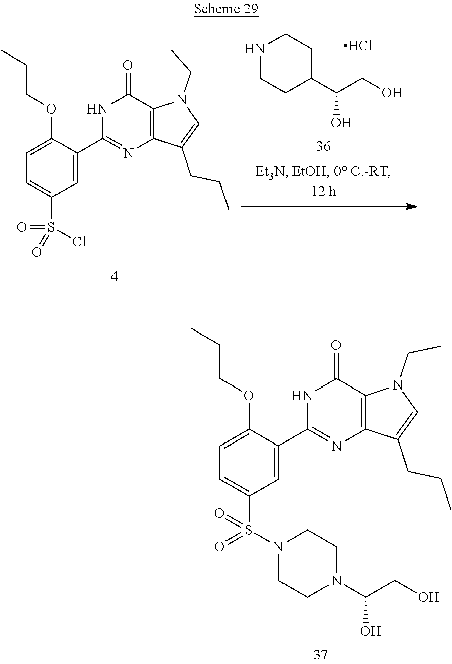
C1=C(OCCC)C(C2=NC3=C(C(=O)N2)N(CC)C=C3CCC)=CC(S(N2CCN(C(CO)O)CC2)(=O)=O)=C1.N1CCC(C(CO)O)CC1.Cl.C1=C(OCCC)C(C2=NC3=C(C(=O)N2)N(CC)C=C3CCC)=CC(S(Cl)(=O)=O)=C1
